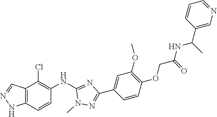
C12=C(C=CC(NC3=NC(C4=CC(OC)=C(OCC(NC(C5=CN=CC=C5)C)=O)C=C4)=NN3C)=C1Cl)NN=C2
